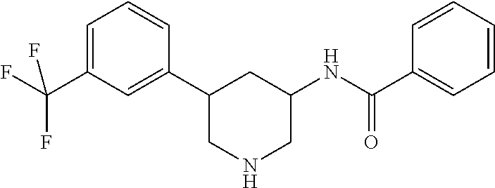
C1=C(C(F)(F)F)C=C(C2CNCC(NC(C3=CC=CC=C3)=O)C2)C=C1
